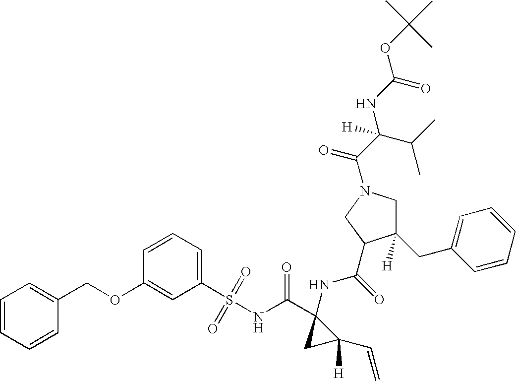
O(C1=CC(S(NC(C2(NC(=O)C3C(CC4=CC=CC=C4)([H])CN(C(C(C(C)C)(NC(OC(C)(C)C)=O)[H])=O)C3)CC2(C=C)[H])=O)(=O)=O)=CC=C1)CC1=CC=CC=C1
